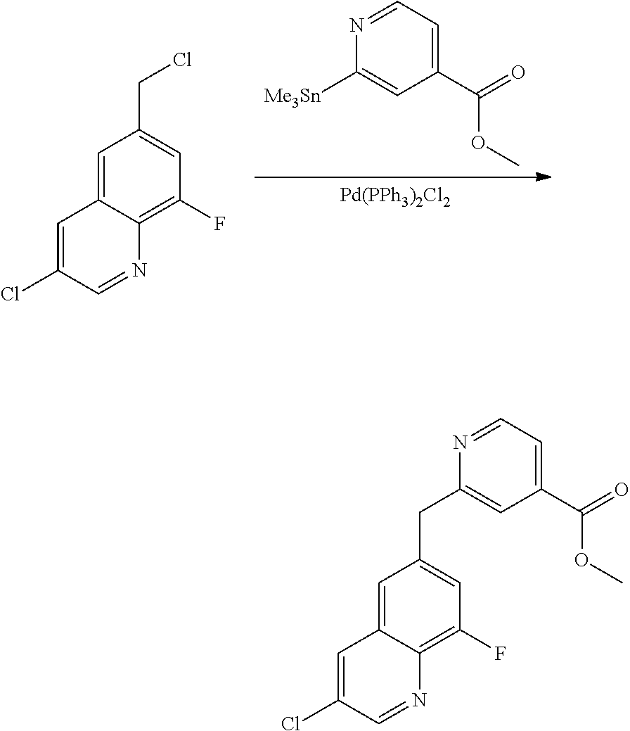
[Pd(PPh3)2Cl2].[Me3Sn]C1=CC(C(=O)OC)=CC=N1.C1=C2C(=C(F)C=C1CCl)N=CC(Cl)=C2.C1=C2C(=C(F)C=C1CC1=CC(C(=O)OC)=CC=N1)N=CC(Cl)=C2
